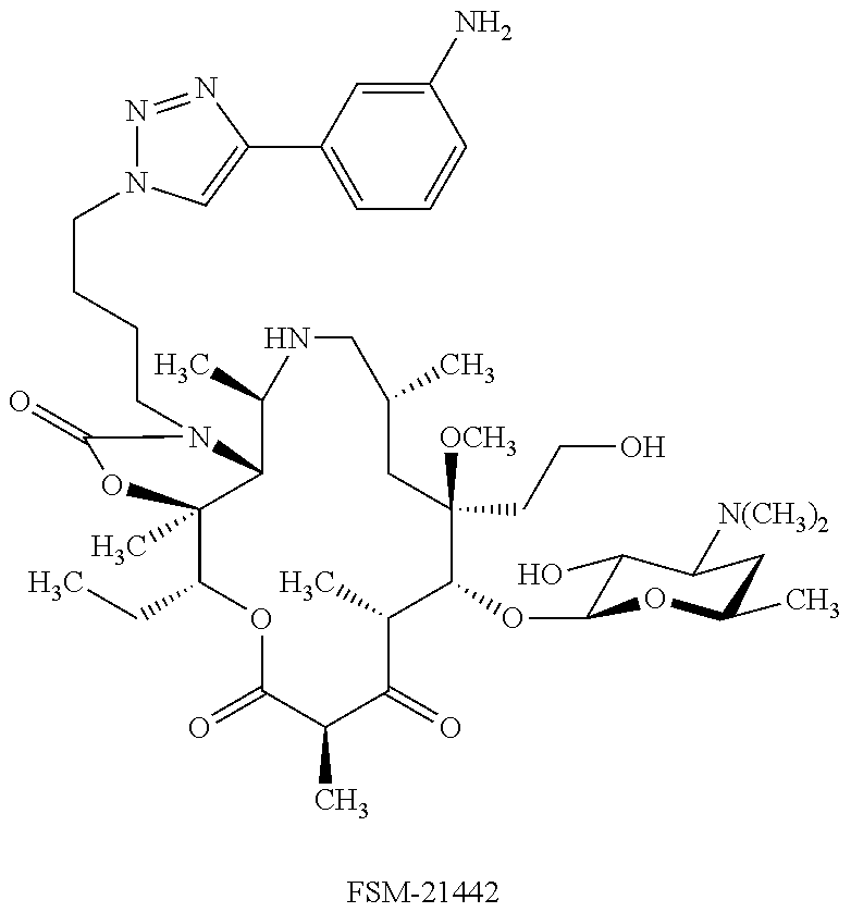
[FSM-21442].C1(CC)C2(C)C(N(CCCCN3N=NC(C4=CC=CC(N)=C4)=C3)C(=O)O2)C(C)NCC(C)CC([OCH3])(CCO)C(OC2C(O)C([N(CH3)2])CC(C)O2)C(C)C(=O)C(C)C(=O)O1
